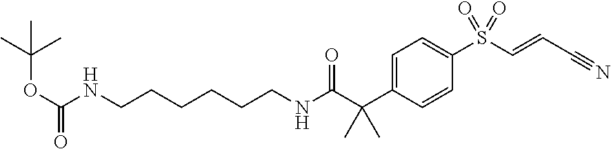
C(CCNC(C(C1=CC=C(S(C=CC#N)(=O)=O)C=C1)(C)C)=O)CCCNC(OC(C)(C)C)=O
